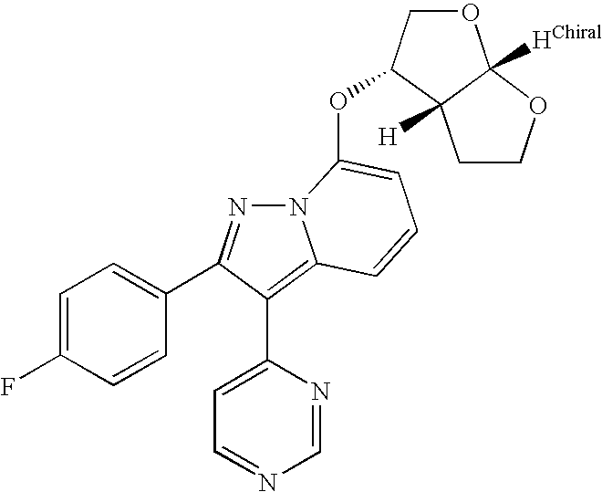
C1=C(F)C=CC(C2=NN3C(=C2C2=CC=NC=N2)C=CC=C3OC2COC3([HChiral])C2([H])CCO3)=C1
